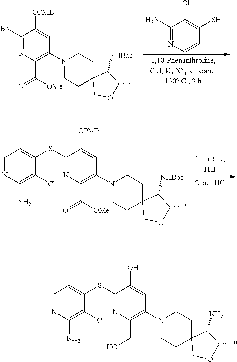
C1(N)=NC=CC(S)=C1Cl.C1(Br)=NC(C([OMe])=O)=C(N2CCC3(CC2)COC(C)C3[NHBoc])C=C1[OPMB].C1(SC2=CC=NC(N)=C2Cl)=NC(C([OMe])=O)=C(N2CCC3(CC2)COC(C)C3[NHBoc])C=C1[OPMB].C1(SC2=CC=NC(N)=C2Cl)=NC(CO)=C(N2CCC3(CC2)COC(C)C3N)C=C1O
